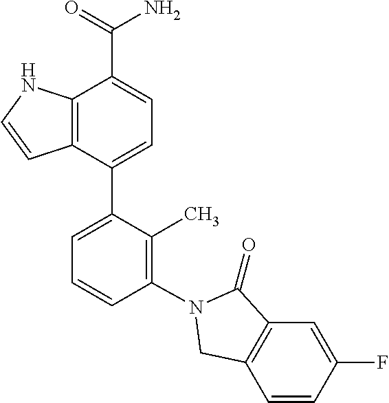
C12=C(C(C3=CC=CC(N4C(=O)C5=C(C=CC(F)=C5)C4)=C3C)=CC=C1C(=O)N)C=CN2
